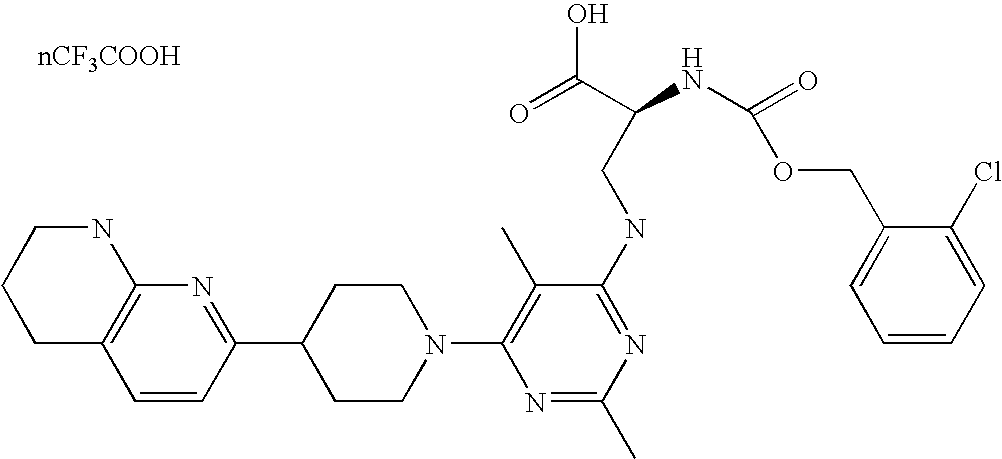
C1=CC(C2CCN(C3=C(C)C(NCC(NC(=O)OCC4=CC=CC=C4Cl)C(=O)O)=NC(C)=N3)CC2)=NC2=C1CCCN2
